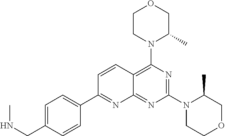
C1=C(CNC)C=CC(C2=NC3=NC(N4CCOCC4C)=NC(N4CCOCC4C)=C3C=C2)=C1
